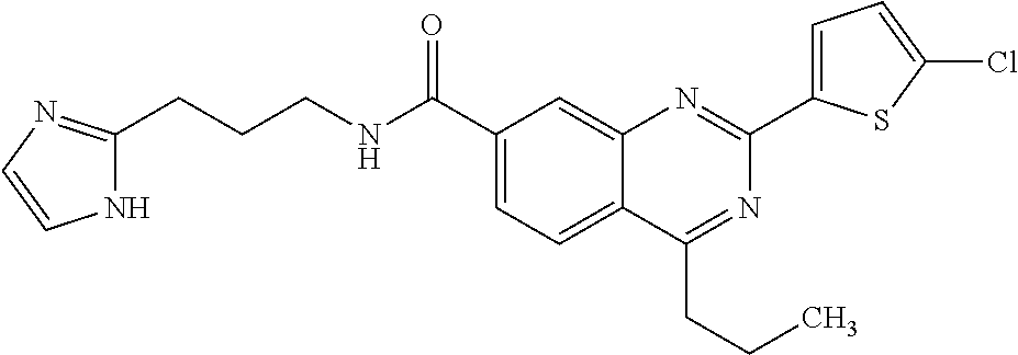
C1(C(NCCCC2=NC=CN2)=O)=CC=C2C(=C1)N=C(C1=CC=C(Cl)S1)N=C2CCC
